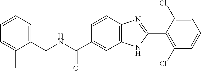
C(NC(C1=CC2=C(C=C1)N=C(C1=C(Cl)C=CC=C1Cl)N2)=O)C1=CC=CC=C1C
